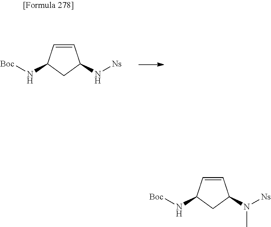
C1=CC(N[Boc])CC1N[Ns].C1=CC(N[Boc])CC1N([Ns])C
